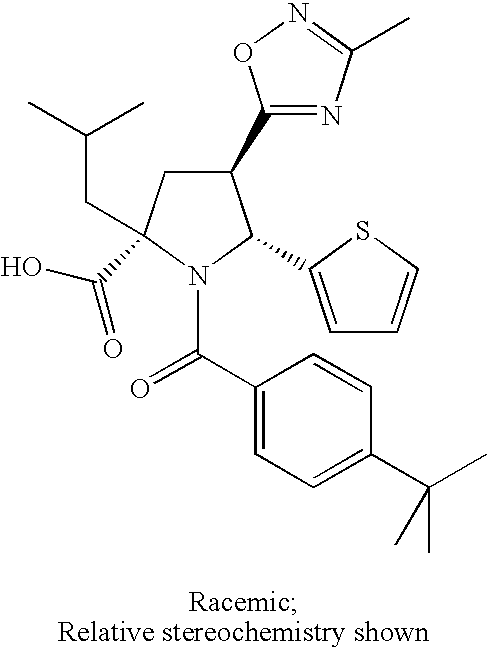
C1(C2=NC(C)=NO2)CC(CC(C)C)(C(O)=O)N(C(C2=CC=C(C(C)(C)C)C=C2)=O)C1C1=CC=CS1
